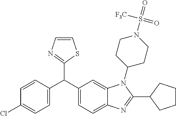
C1(Cl)=CC=C(C(C2=CC=C3C(=C2)N(C2CCN(S(=O)([F3C])=O)CC2)C(C2CCCC2)=N3)C2=NC=CS2)C=C1
